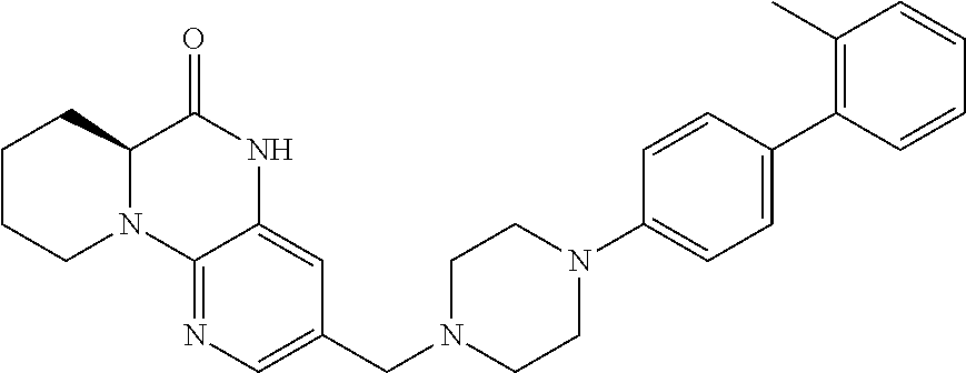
C1CCN2C(C1)C(=O)NC1=CC(CN3CCN(C4=CC=C(C5=C(C)C=CC=C5)C=C4)CC3)=CN=C21
